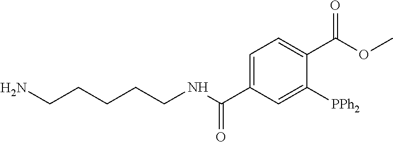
C(CCCCNC(=O)C1=CC=C(C(OC)=O)C([PPh2])=C1)N
